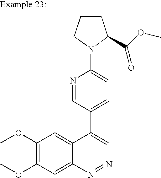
N1=CC(C2=CN=NC3=CC(OC)=C(OC)C=C23)=CC=C1N1C(C(=O)OC)CCC1
